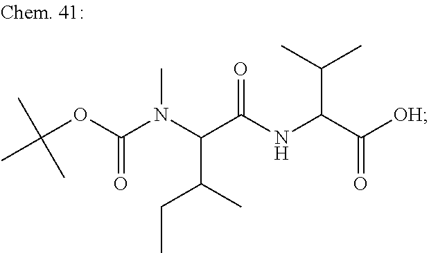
CC(OC(N(C(C(NC(C([OH])=O)C(C)C)=O)C(C)CC)C)=O)(C)C
